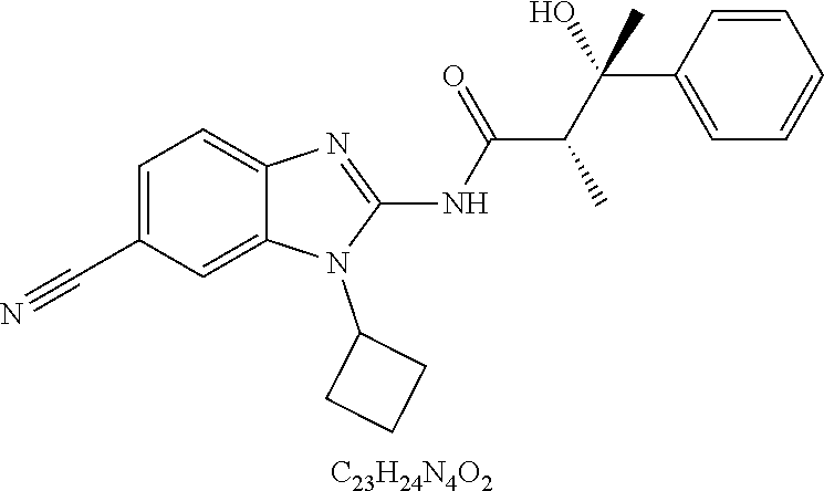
C1=C(C#N)C=C2C(=C1)N=C(NC(C(C(C1=CC=CC=C1)(O)C)C)=O)N2C1CCC1.[C23H24N4O2]
